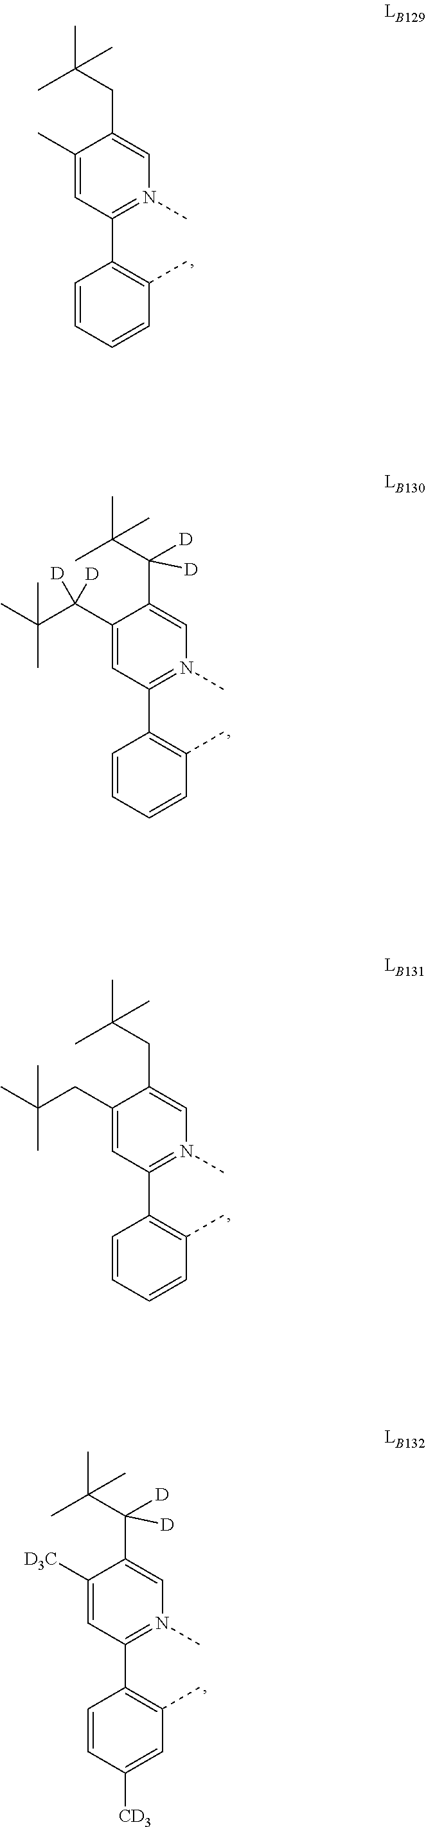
C1(C)=CC(C2=C(C)C=CC=C2)=N(C)C=C1CC(C)(C)C.C1(C(C(C)(C)C)([D])[D])=CC(C2=C(C)C=CC=C2)=N(C)C=C1C([D])([D])C(C)(C)C.C1(CC(C)(C)C)=CC(C2=C(C)C=CC=C2)=N(C)C=C1CC(C)(C)C.C1([D3C])=CC(C2=C(C)C=C([CD3])C=C2)=N(C)C=C1C([D])([D])C(C)(C)C
